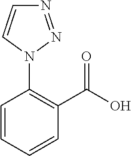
C1=CC=CC(C(O)=O)=C1N1N=NC=C1
